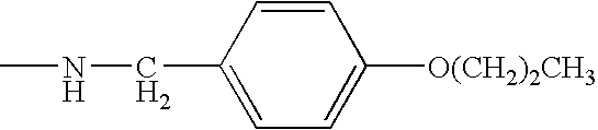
C1=CC(CNC)=CC=C1[O(CH2)2CH3]
